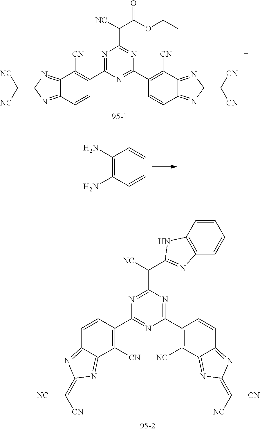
C1(N)=C(N)C=CC=C1.C1(C2=C([CN])C3=NC(=C([NC])[CN])N=C3C=C2)=NC(C2=C([NC])C3=NC(=C([CN])[NC])N=C3C=C2)=NC(C(C2=NC3=C(N2)C=CC=C3)[NC])=N1.N1=C(C2=C([CN])C3=NC(=C([NC])[NC])N=C3C=C2)N=C(C2=C([CN])C3=NC(=C([CN])[CN])N=C3C=C2)N=C1C(C(OCC)=O)[NC]
